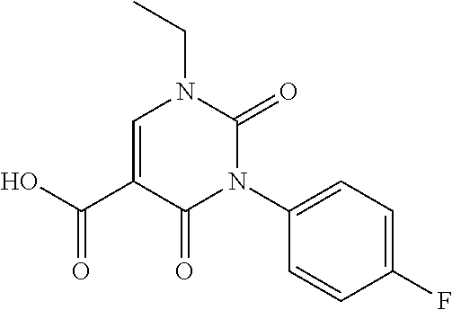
CCN1C=C(C(=O)O)C(=O)N(C2=CC=C(F)C=C2)C1=O
